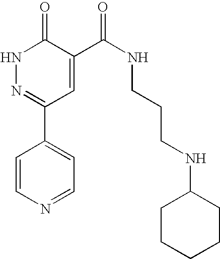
N1N=C(C2=CC=NC=C2)C=C(C(NCCCNC2CCCCC2)=O)C1=O
